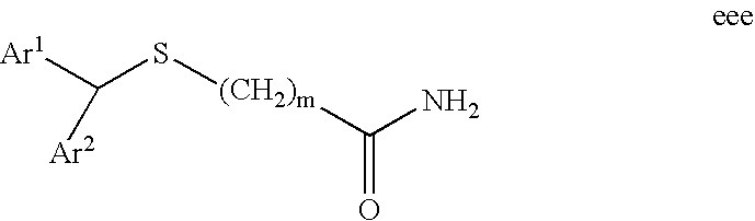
[Ar1]C(S[(CH2)m]C(=O)N)[Ar2]
